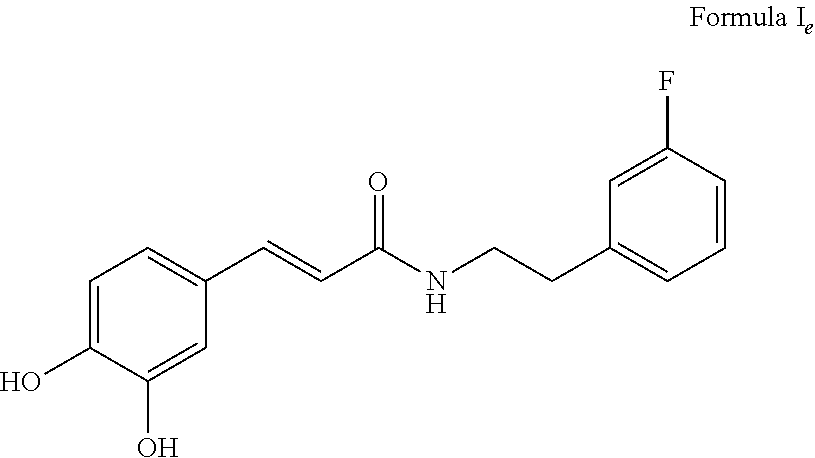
C1=C(O)C(O)=CC(C=CC(NCCC2=CC=CC(F)=C2)=O)=C1
